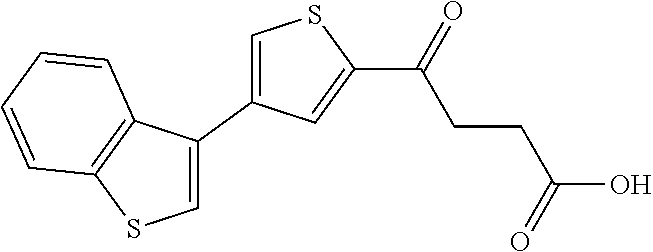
C1=C(C2=CSC(C(=O)CCC(O)=O)=C2)C2=C(S1)C=CC=C2
